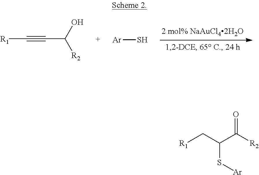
[R1]C#CC([R2])O.[Ar]S.[R1]CC(C([R2])=O)S[Ar]
